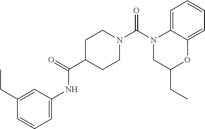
N1(C(N2CCC(C(=O)NC3=CC=CC(CC)=C3)CC2)=O)CC(CC)OC2=CC=CC=C12
